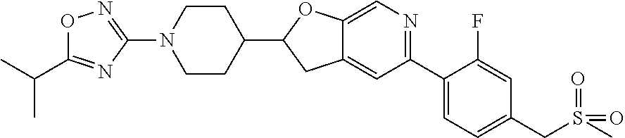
C12=CC(C3=CC=C(CS(C)(=O)=O)C=C3F)=NC=C1OC(C1CCN(C3=NOC(C(C)C)=N3)CC1)C2
